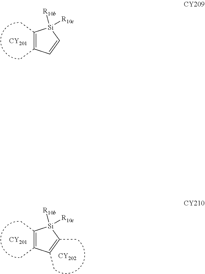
[CY201].[CY202].C1(C)=C(C)C(C)=C(C)[Si]1([R10c])[R10b].C1(C)=C(C)C=C[Si]1([R10c])[R10b].[CY201]
